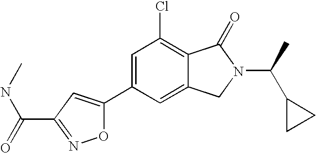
C1=C(C2=CC(C(=O)NC)=NO2)C=C2C(=C1Cl)C(=O)N(C(C)C1CC1)C2
